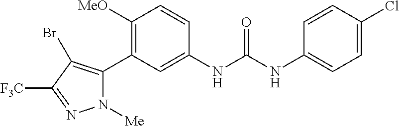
C1([MeO])=C(C2=C(Br)C([F3C])=NN2[Me])C=C(NC(NC2=CC=C(Cl)C=C2)=O)C=C1
